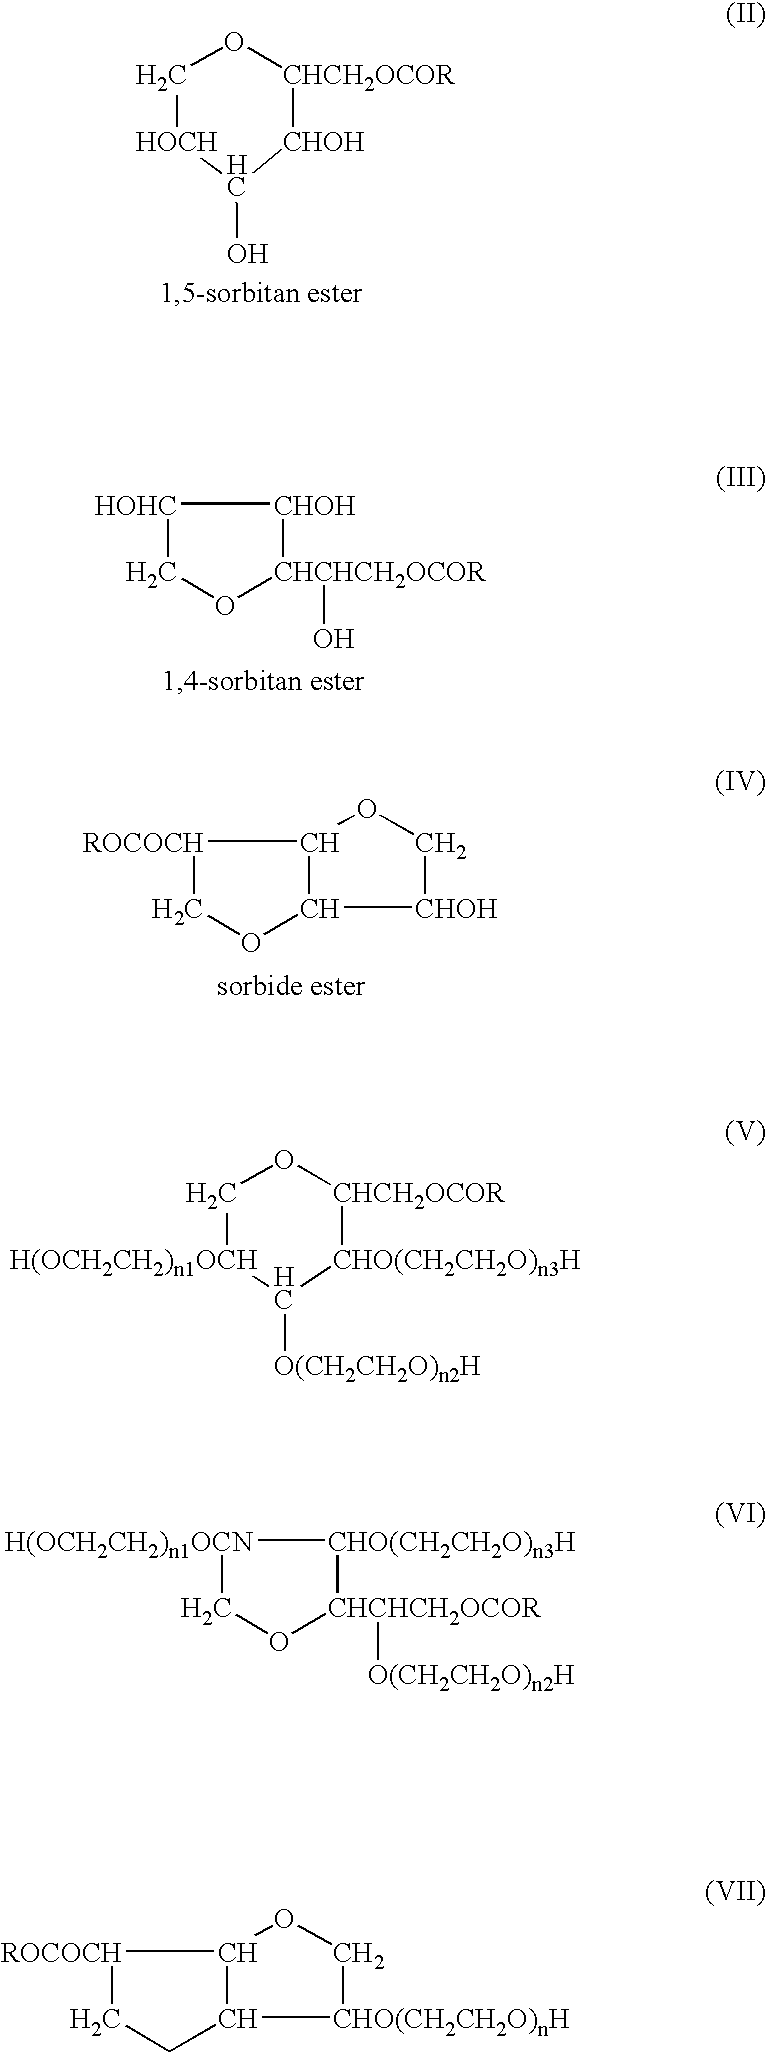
C1[HOCH]C(O)[CHOH][CHCH2OCOR]O1.C1O[CHCHCH2OCOR](O)[CHOH][HOHC]1.C1OC2C([ROCOCH]1)OC[CHOH]2.C1[H(OCH2CH2)n1OCH]C([O(CH2CH2O)n2H])[CHO(CH2CH2O)n3H][CHCH2OCOR]O1.C1O[CHCHCH2OCOR]([O(CH2CH2O)n2H])[CHO(CH2CH2O)n3H][H(OCH2CH2)n1OCN]1.C1CC2C([ROCOCH]1)OC[CHO(CH2CH2O)nH]2
